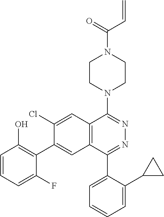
C12=C(C=C(C3=C(O)C=CC=C3F)C(Cl)=C1)C(C1=CC=CC=C1C1CC1)=NN=C2N1CCN(C(C=C)=O)CC1
